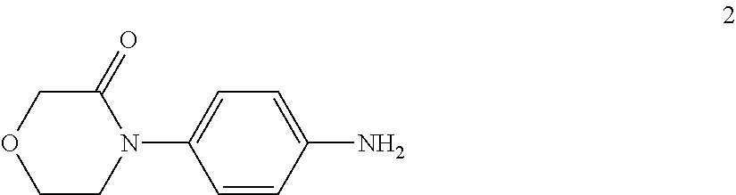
C1CN(C2=CC=C(N)C=C2)C(=O)CO1
